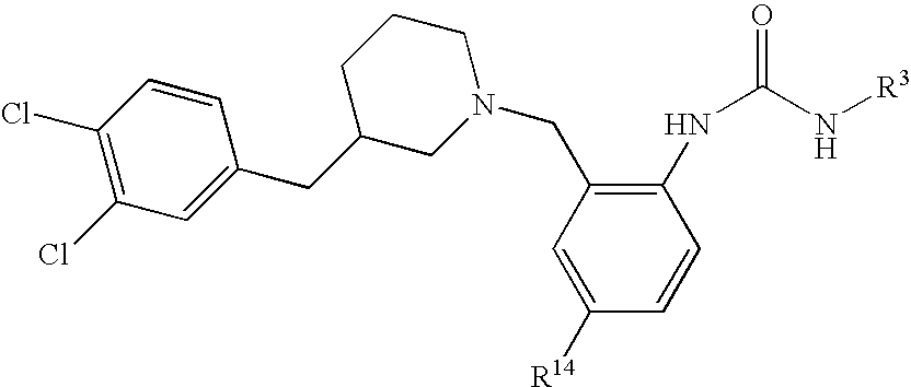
C1([R14])=CC(CN2CCCC(CC3=CC(Cl)=C(Cl)C=C3)C2)=C(NC(N[R3])=O)C=C1
